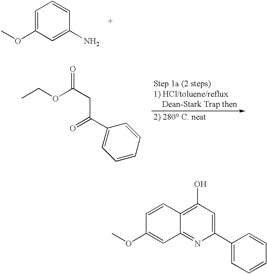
C1=C(OC)C=C(N)C=C1.CCOC(CC(=O)C1=CC=CC=C1)=O.C1(O)=C2C(=NC(C3=CC=CC=C3)=C1)C=C(OC)C=C2
